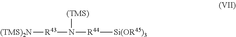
[R43]([(TMS)2N])N([(TMS)])[R44][Si(OR45)3]
